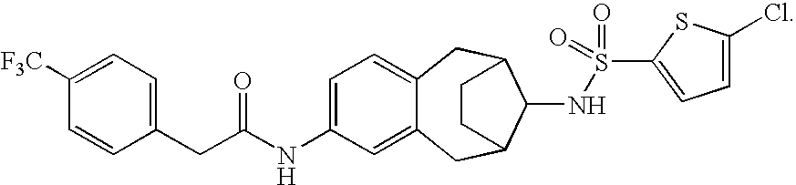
C12=CC=C(NC(CC3=CC=C([F3C])C=C3)=O)C=C1CC1C(NS(C3=CC=C(Cl)S3)(=O)=O)C(C2)CC1
